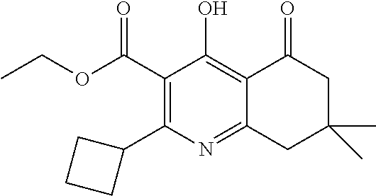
CCOC(C1=C(C2CCC2)N=C2C(=C1O)C(=O)CC(C)(C)C2)=O
